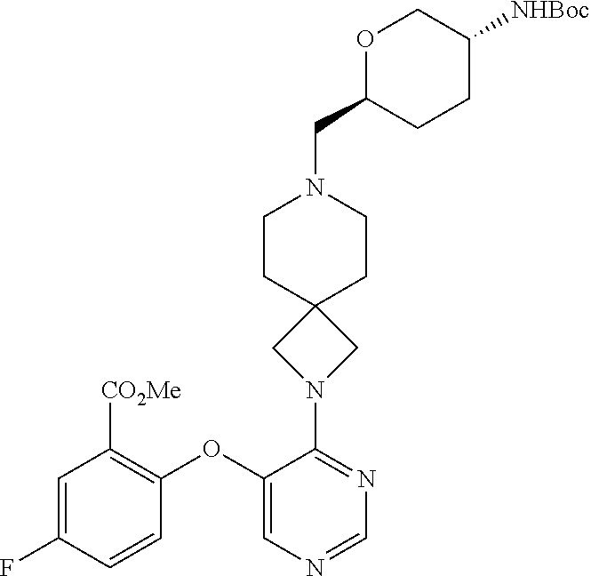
C1=C(F)C=CC(OC2=CN=CN=C2N2CC3(C2)CCN(CC2CCC([NHBoc])CO2)CC3)=C1[CO2Me]
